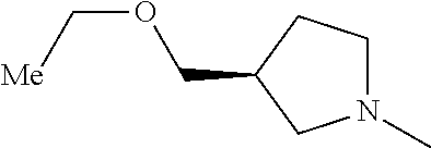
N1(C)CCC(COC[Me])C1
